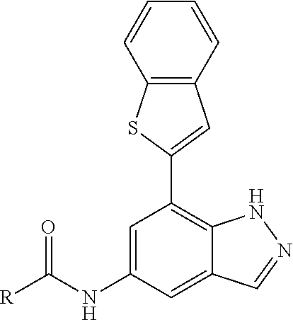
C1=C(NC(=O)[R])C=C2C(=C1C1=CC3=C(S1)C=CC=C3)NN=C2
